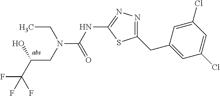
N(C(NC1=NN=C(CC2=CC(Cl)=CC(Cl)=C2)S1)=O)(CC)CC(O)C(F)(F)F
